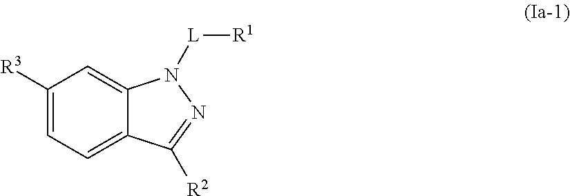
C1([R3])=CC=C2C(=C1)N([L][R1])N=C2[R2]
